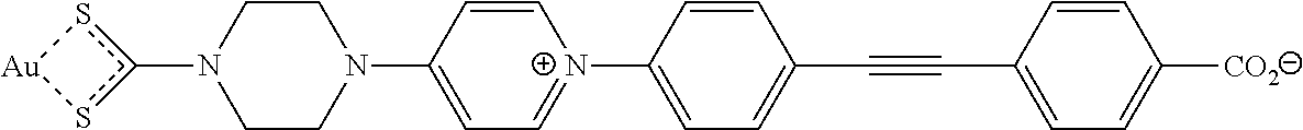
N1(c2s[Au]s2)CCN(C2=CC=[N+](C3=CC=C(C#CC4=CC=C([CO2])C=C4)C=C3)C=C2)CC1
